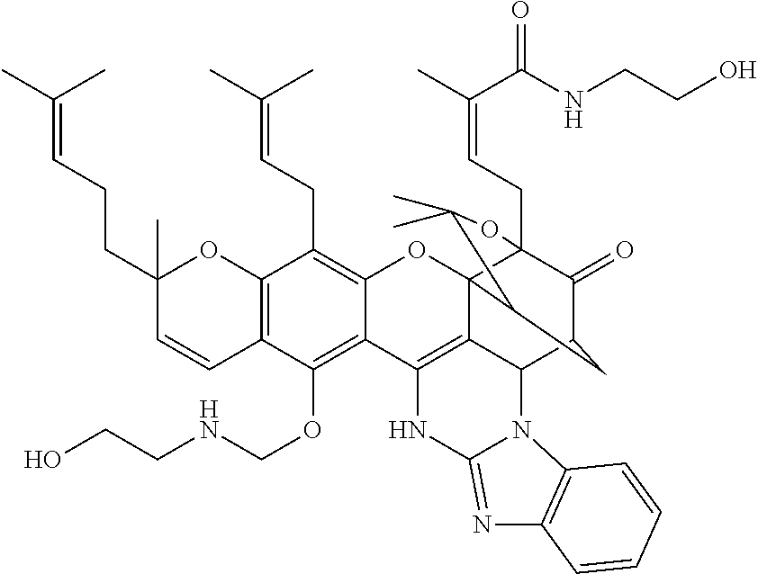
C12=C(C(OCNCCO)=C3C(=C1CC=C(C)C)OC14C5=C3NC3=NC6=C(N3C5C3C(=O)C1(CC=C(C(=O)NCCO)C)OC(C)(C)C4C3)C=CC=C6)C=CC(CCC=C(C)C)(C)O2
